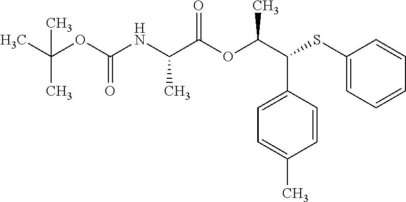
CC(OC(NC(C(OC(C(SC1=CC=CC=C1)C1=CC=C(C)C=C1)C)=O)C)=O)(C)C
